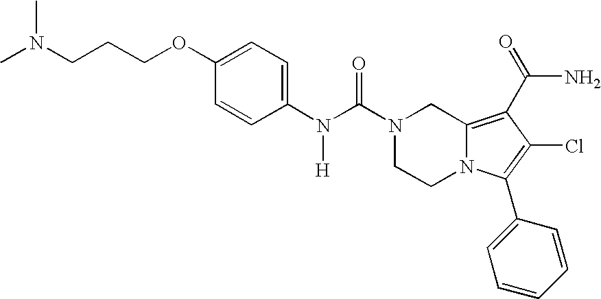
C1(OCCCN(C)C)=CC=C(N(C(=O)N2CCN3C(=C(C(=O)N)C(Cl)=C3C3=CC=CC=C3)C2)[H])C=C1
